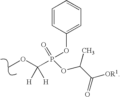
C1=CC(OP(OC(C(=O)[OR1])C)(C([H])([H])OC)=O)=CC=C1
